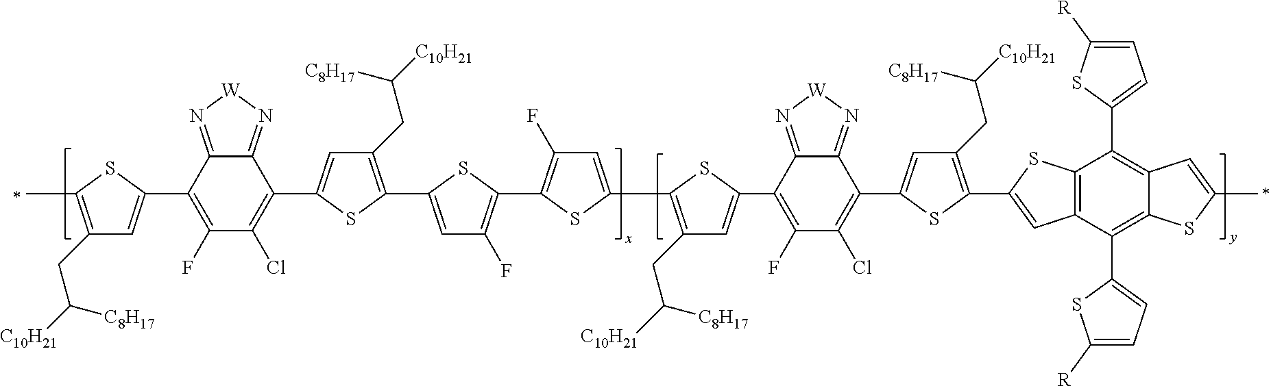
C1=C(C2=C(F)C(Cl)=C(C3=CC(CC([C8H17])[C10H21])=C(C4=CC(F)=C(C5=C(F)C=C(C6=C(CC([C8H17])[C10H21])C=C(C7=C(F)C(Cl)=C(C8=CC(CC([C8H17])[C10H21])=C(C9=CC%10=C(C(C%11=CC=C([R])S%11)=C%11C(=C%10C%10=CC=C([R])S%10)SC(C)=C%11)S9)S8)C8=N[W]N=C78)S6)S5)S4)S3)C3=N[W]N=C23)SC(C)=C1CC([C8H17])[C10H21]
